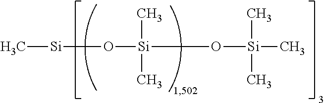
C[Si]O[Si](O[Si](C)(C)C)(C)C
